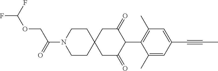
C1CN(C(=O)COC(F)F)CCC12CC(=O)C(C1=C(C)C=C(C#CC)C=C1C)C(=O)C2
